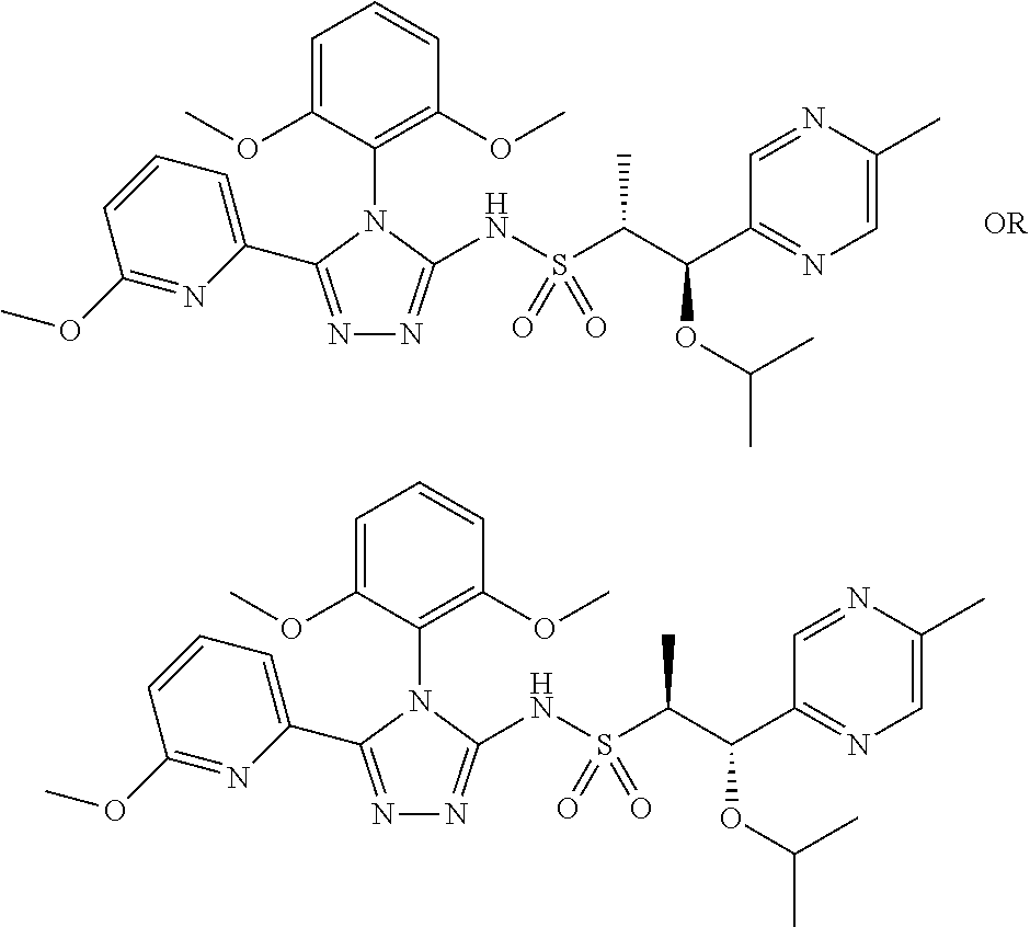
C1=C(OC)C(N2C(NS(C(C(C3=NC=C(C)N=C3)OC(C)C)C)(=O)=O)=NN=C2C2=CC=CC(OC)=N2)=C(OC)C=C1.C1=C(OC)C(N2C(NS(C(C(C3=NC=C(C)N=C3)OC(C)C)C)(=O)=O)=NN=C2C2=CC=CC(OC)=N2)=C(OC)C=C1
